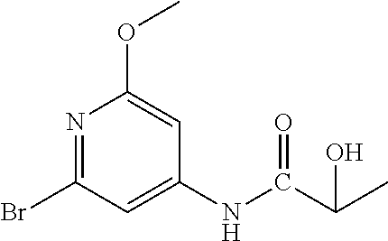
N1=C(Br)C=C(NC(C(C)O)=O)C=C1OC
